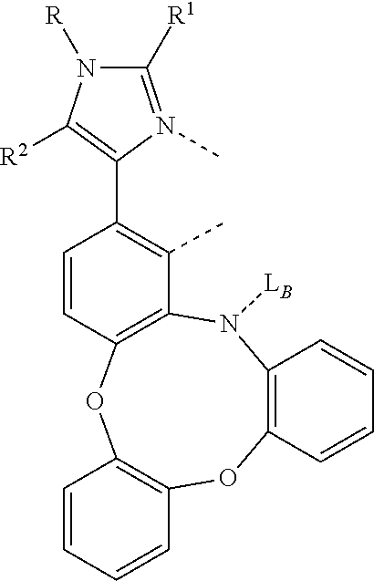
C12=C(N([LB])C3=C(OC4=C(O1)C=CC=C4)C=CC(C1=C([R2])N([R])C([R1])=N1C)=C3C)C=CC=C2
